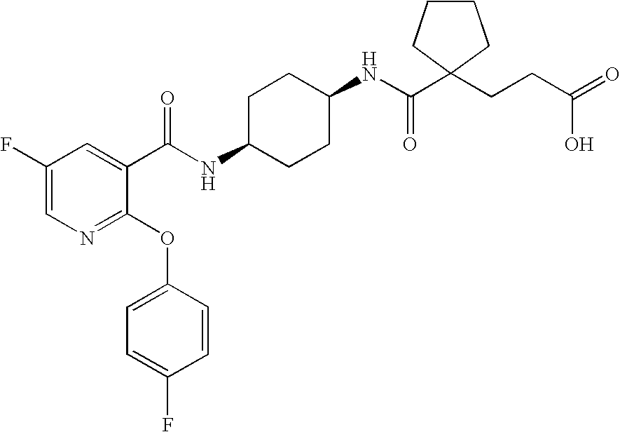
N1=C(OC2=CC=C(F)C=C2)C(C(NC2CCC(NC(=O)C3(CCC(O)=O)CCCC3)CC2)=O)=CC(F)=C1
